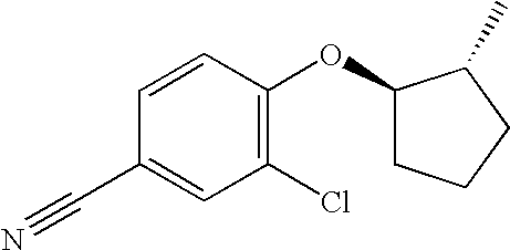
C1=CC(OC2CCCC2C)=C(Cl)C=C1C#N
